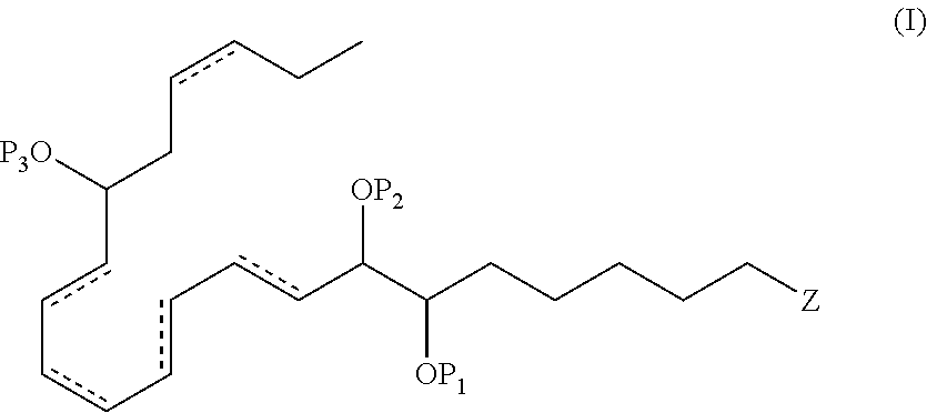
C(cc-cc-cc-ccC(C(CCCCC[Z])[OP1])[OP2])([P3O])CccCC
